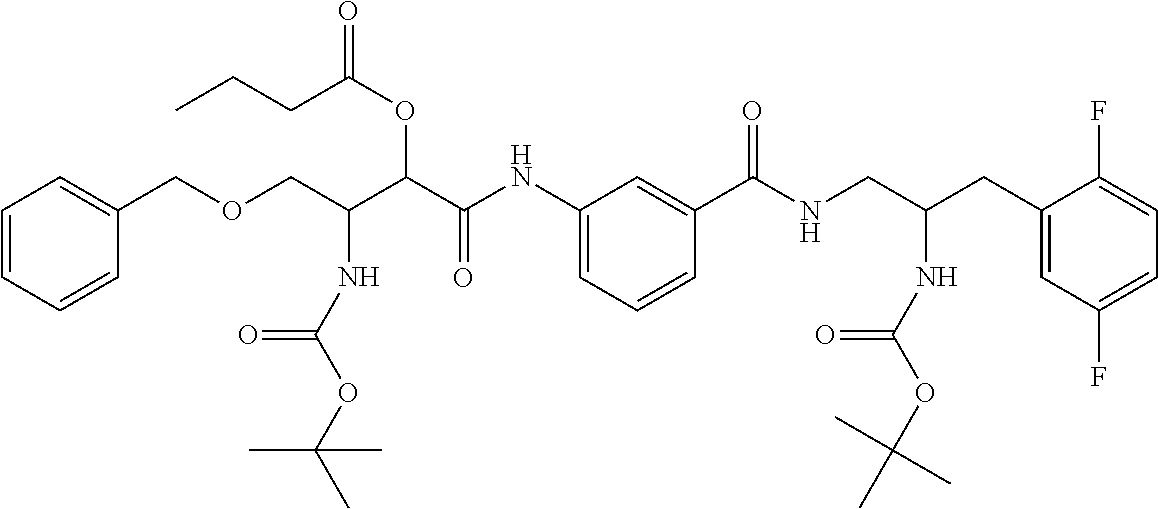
C(C(C(C(NC1=CC=CC(C(NCC(CC2=CC(F)=CC=C2F)NC(OC(C)(C)C)=O)=O)=C1)=O)OC(=O)CCC)NC(OC(C)(C)C)=O)OCC1=CC=CC=C1
